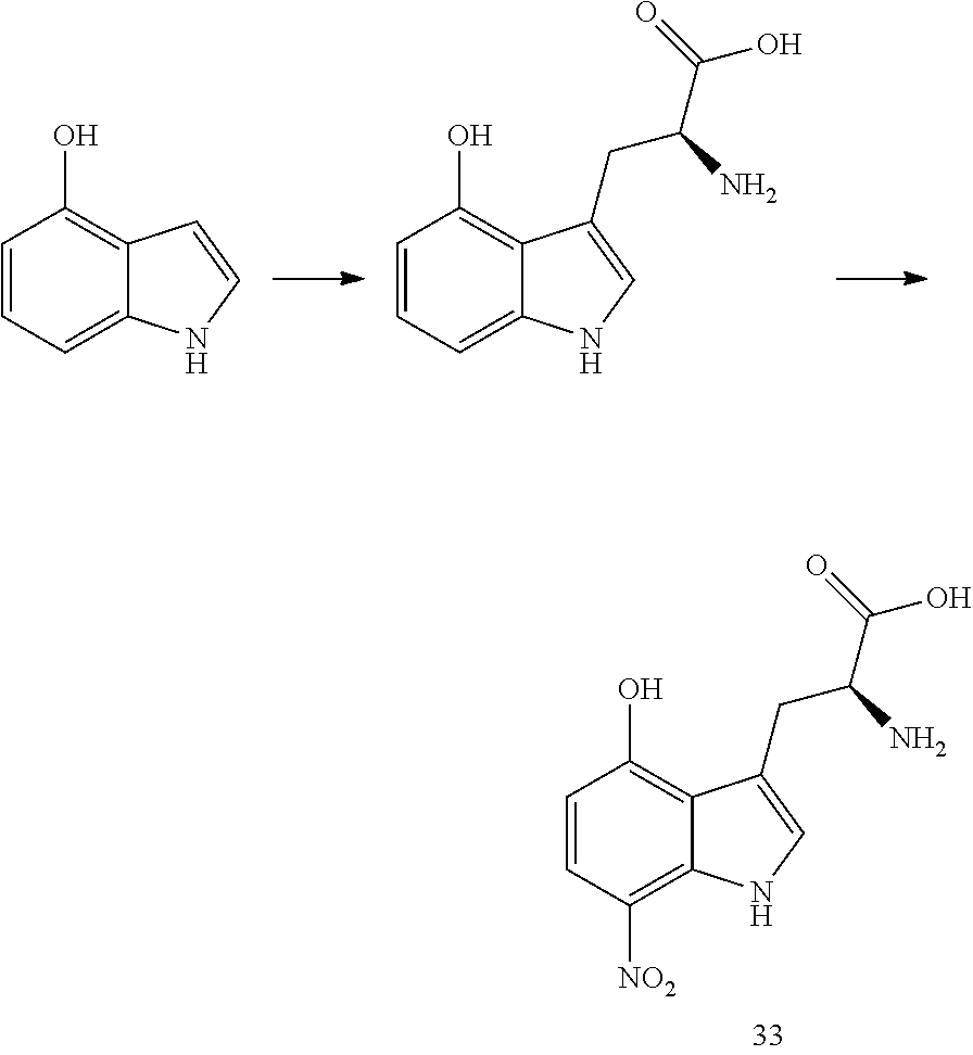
C1=CC=C2C(=C1O)C=CN2.C1=CC=C2C(=C1O)C(CC(N)C(O)=O)=CN2.C1=CC([NO2])=C2C(=C1O)C(CC(N)C(O)=O)=CN2
